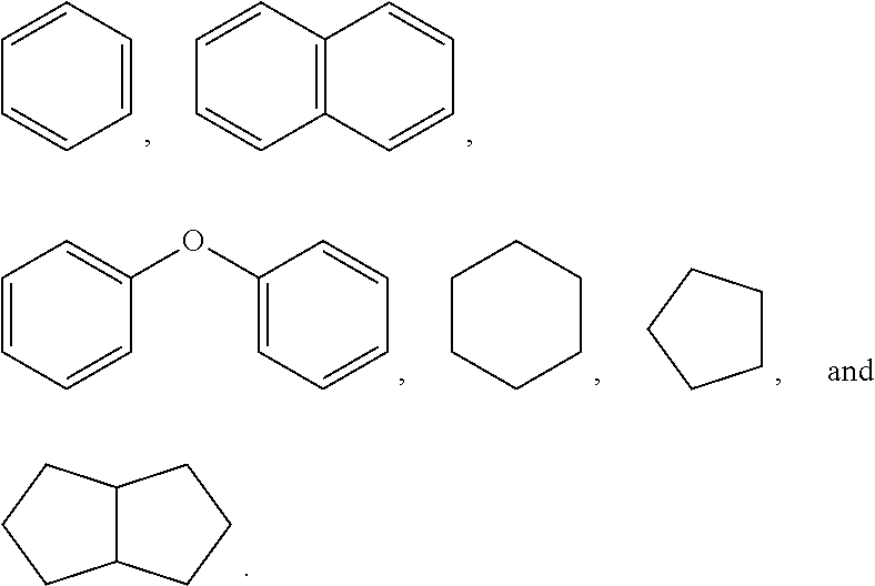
C1=CC=CC2=C1C=CC=C2.C1=CC=CC=C1.C1=CC=CC(OC2=CC=CC=C2)=C1.C1CCCCC1.C1CCCC1.C12C(CCC1)CCC2
